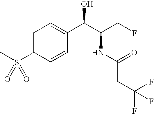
O=S(C1=CC=C(C(C(CF)NC(CC(F)(F)F)=O)O)C=C1)(C)=O
